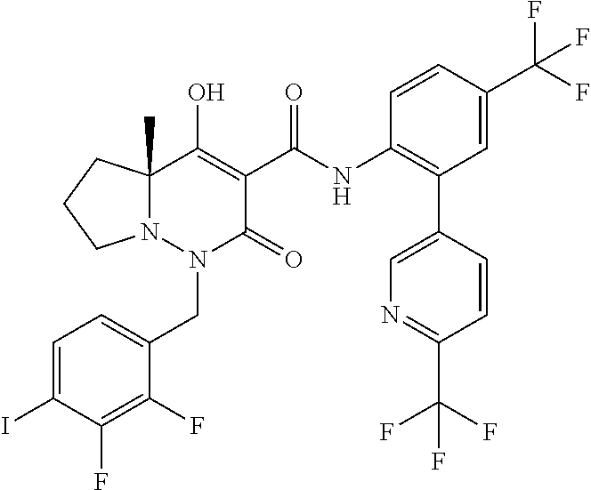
C1=C(I)C(F)=C(F)C(CN2C(=O)C(C(NC3=C(C4=CN=C(C(F)(F)F)C=C4)C=C(C(F)(F)F)C=C3)=O)=C(O)C3(C)N2CCC3)=C1
